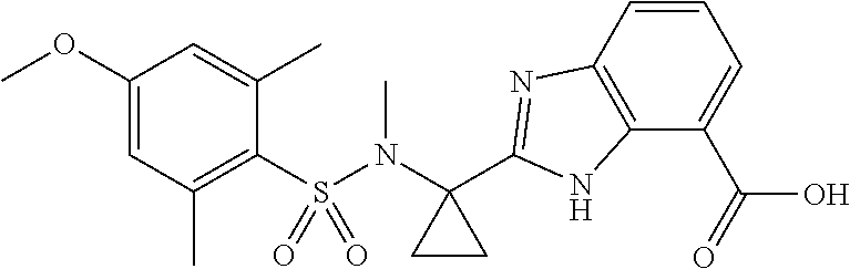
C1(S(N(C2(C3=NC4=C(N3)C(C(O)=O)=CC=C4)CC2)C)(=O)=O)=C(C)C=C(OC)C=C1C
